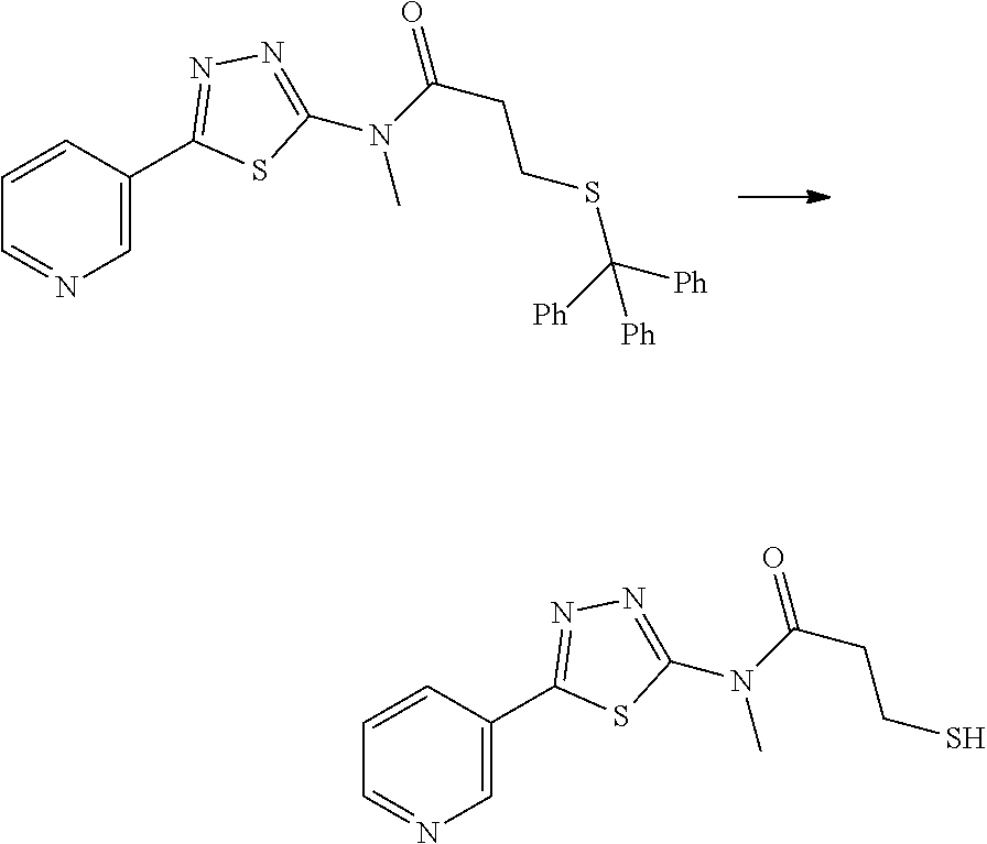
C1=C(C2=NN=C(N(C(CCSC([Ph])([Ph])[Ph])=O)C)S2)C=CC=N1.C1=C(C2=NN=C(N(C(CCS)=O)C)S2)C=CC=N1
